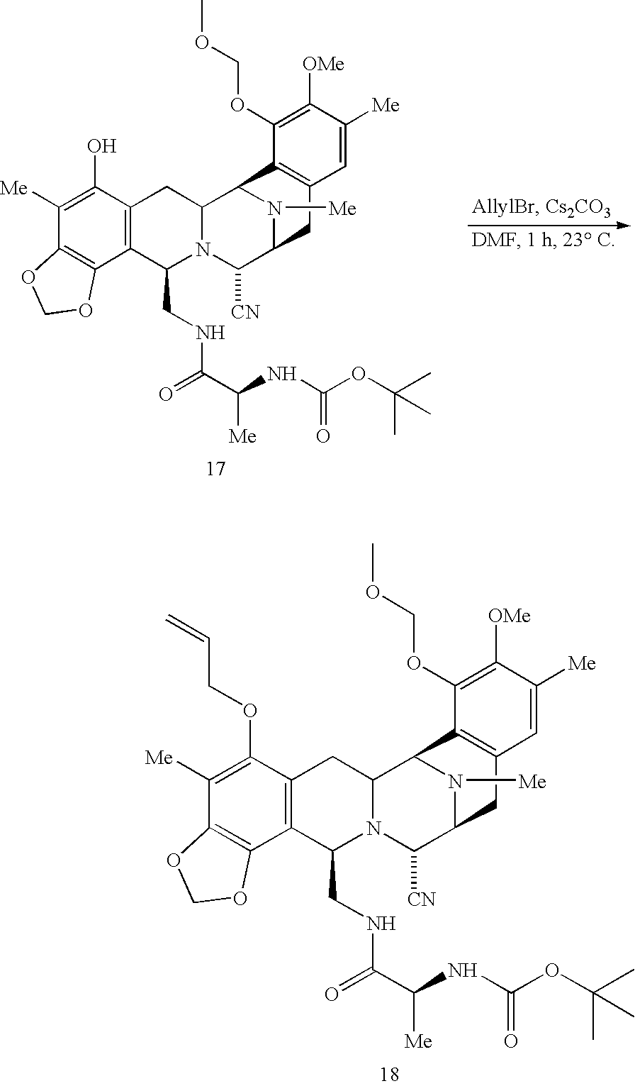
C1([Me])=C(O)C2=C(C3=C1OCO3)C(CNC(C(NC(OC(C)(C)C)=O)[Me])=O)N1C(C2)C2N([Me])C(C1[CN])CC1=C2C(OCOC)=C([OMe])C([Me])=C1.C1([Me])=C(OCC=C)C2=C(C3=C1OCO3)C(CNC(C(NC(OC(C)(C)C)=O)[Me])=O)N1C(C2)C2N([Me])C(C1[CN])CC1=C2C(OCOC)=C([OMe])C([Me])=C1
